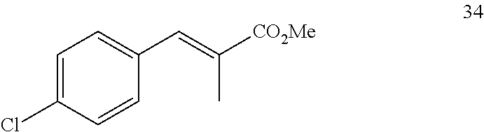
C1=C(Cl)C=CC(C=C([CO2Me])C)=C1
